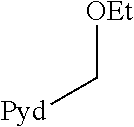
[OEt]C[Pyd]
